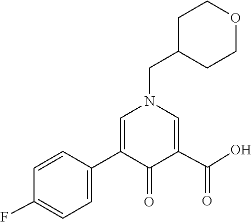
C1(C2=CN(CC3CCOCC3)C=C(C(O)=O)C2=O)=CC=C(F)C=C1
